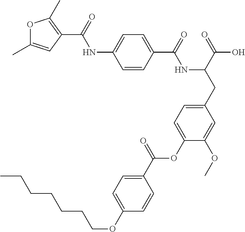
C1=CC(C(=O)NC(CC2=CC=C(OC(C3=CC=C(OCCCCCCC)C=C3)=O)C(OC)=C2)C(=O)O)=CC=C1NC(=O)C1=C(C)OC(C)=C1
